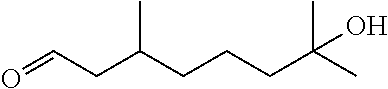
O=CCC(CCCC(C)(C)O)C
